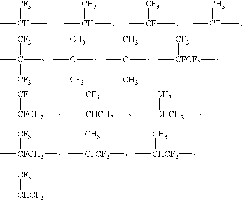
C[CHCF2](C)[CF3].CC(C)[CF3].CC(C)C.C[CF](C)[CF3].C[CF](C)C.CC(C)([CF3])[CF3].CC(C)(C)[CF3].CC(C)(C)C.C[CFCF2](C)[CF3].C[CFCH2](C)[CF3].C[CHCH2]([CF3])C.C[CHCH2](C)C.C[CFCH2](C)[CF3].C[CFCF2](C)C.C[CHCF2](C)C
